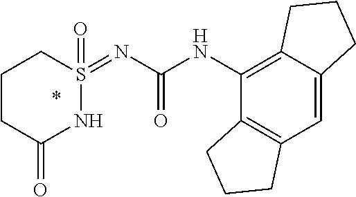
C12=C(C=C3C(=C1NC(=O)N=S1(=O)CCCC(=O)N1)CCC3)CCC2
